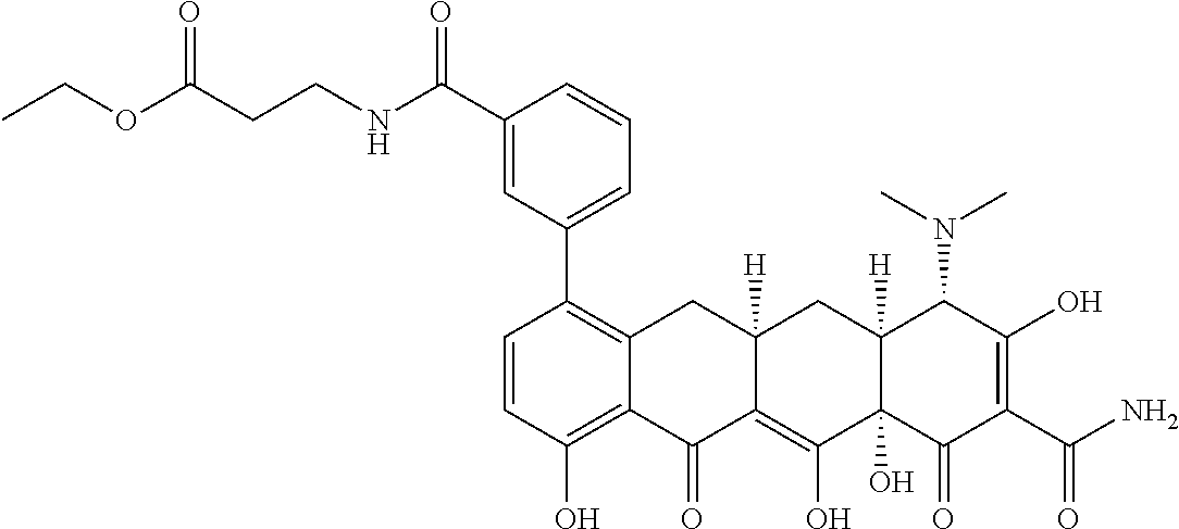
C1=CC(O)=C2C(=C1C1=CC=CC(C(NCCC(OCC)=O)=O)=C1)CC1([H])C(=C(O)C3(O)C([H])(C1)C(N(C)C)C(O)=C(C(=O)N)C3=O)C2=O
